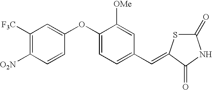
C1([F3C])=C([O2N])C=CC(OC2=CC=C(C=C3SC(=O)NC3=O)C=C2[OMe])=C1
